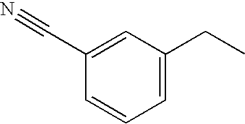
C1=C(CC)C=C(C#N)C=C1
